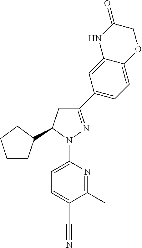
C1CC(C2CC(C3=CC=C4C(=C3)NC(=O)CO4)=NN2C2=CC=C(C#N)C(C)=N2)CC1
